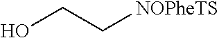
[NOPheTS]CCO
